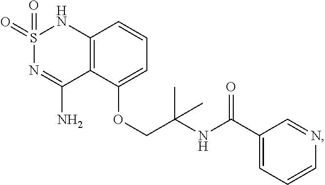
S1(=O)(=O)N=C(N)C2=C(N1)C=CC=C2OCC(C)(NC(C1=CC=CN=C1)=O)C
